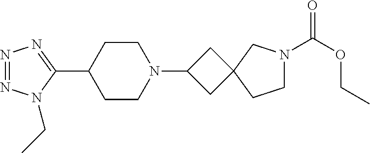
N1=NN(CC)C(C2CCN(C3CC4(C3)CCN(C(OCC)=O)C4)CC2)=N1
